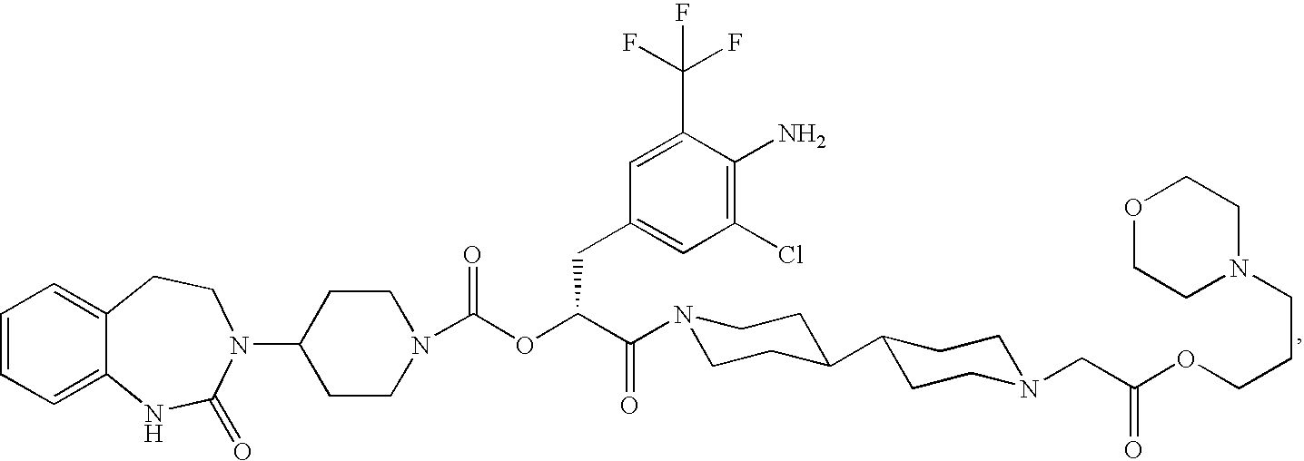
C1=CC=C2C(=C1)CCN(C1CCN(C(OC(C(=O)N3CCC(C4CCN(CC(OCCCN5CCOCC5)=O)CC4)CC3)CC3=CC(Cl)=C(N)C(C(F)(F)F)=C3)=O)CC1)C(=O)N2
